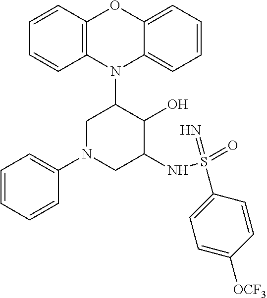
N1(C2CN(C3=CC=CC=C3)CC(NS(=O)(=N)C3=CC=C([OCF3])C=C3)C2O)C2=C(C=CC=C2)OC2=CC=CC=C12
